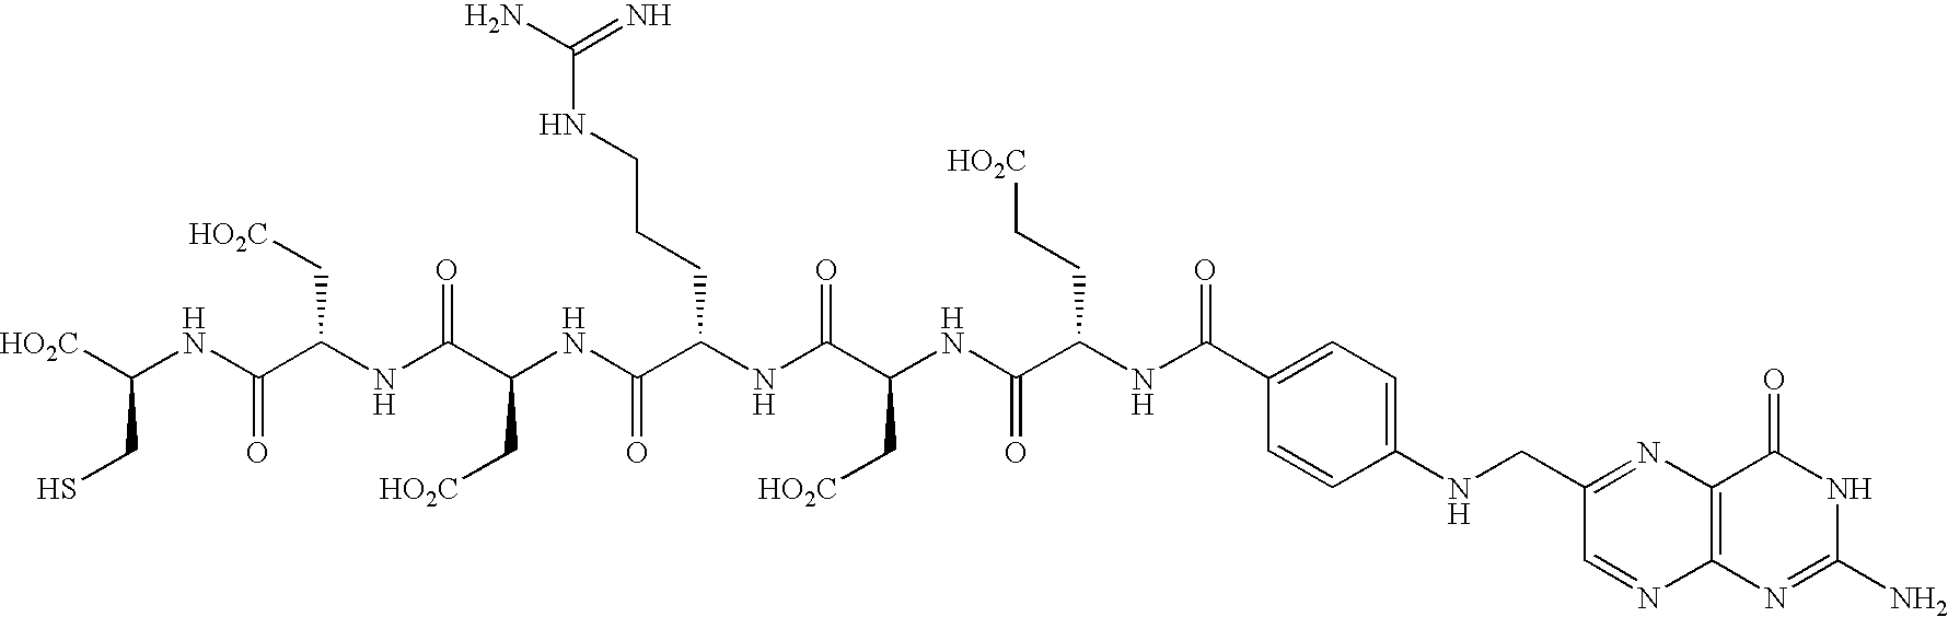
[HO2C]C(NC(C(NC(C(NC(C(NC(C(NC(=O)C(NC(=O)C1=CC=C(NCC2=NC3=C(N=C2)N=C(N)NC3=O)C=C1)CC[HO2C])C[HO2C])=O)CCCNC(=N)N)=O)C[HO2C])=O)C[HO2C])=O)CS
